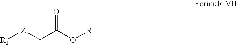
[R1][Z]CC(O[R])=O
